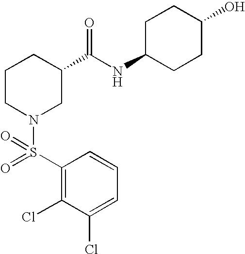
C1=CC(S(=O)(N2CC(C(NC3CCC(O)CC3)=O)CCC2)=O)=C(Cl)C(Cl)=C1
